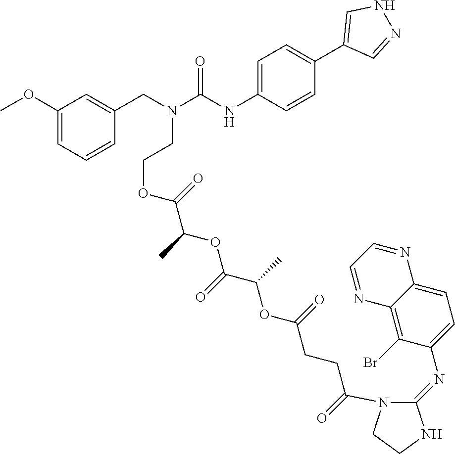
C1(OC)=CC=CC(CN(C(NC2=CC=C(C3=CNN=C3)C=C2)=O)CCOC(C(C)OC(C(C)OC(CCC(N2C(=NC3=CC=C4C(=C3Br)N=CC=N4)NCC2)=O)=O)=O)=O)=C1
